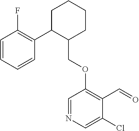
C1C(C2=C(F)C=CC=C2)C(COC2=C(C=O)C(Cl)=CN=C2)CCC1
